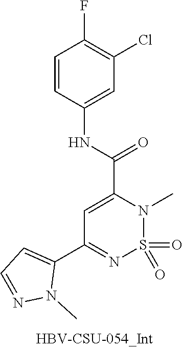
N(C(C1=CC(C2=CC=NN2C)=NS(=O)(=O)N1C)=O)C1=CC(Cl)=C(F)C=C1
